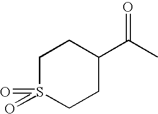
C1S(=O)(=O)CCC(C(C)=O)C1
